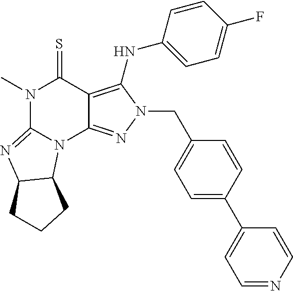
N1(C)C2=NC3C(N2C2=NN(CC4=CC=C(C5=CC=NC=C5)C=C4)C(NC4=CC=C(F)C=C4)=C2C1=S)CCC3
